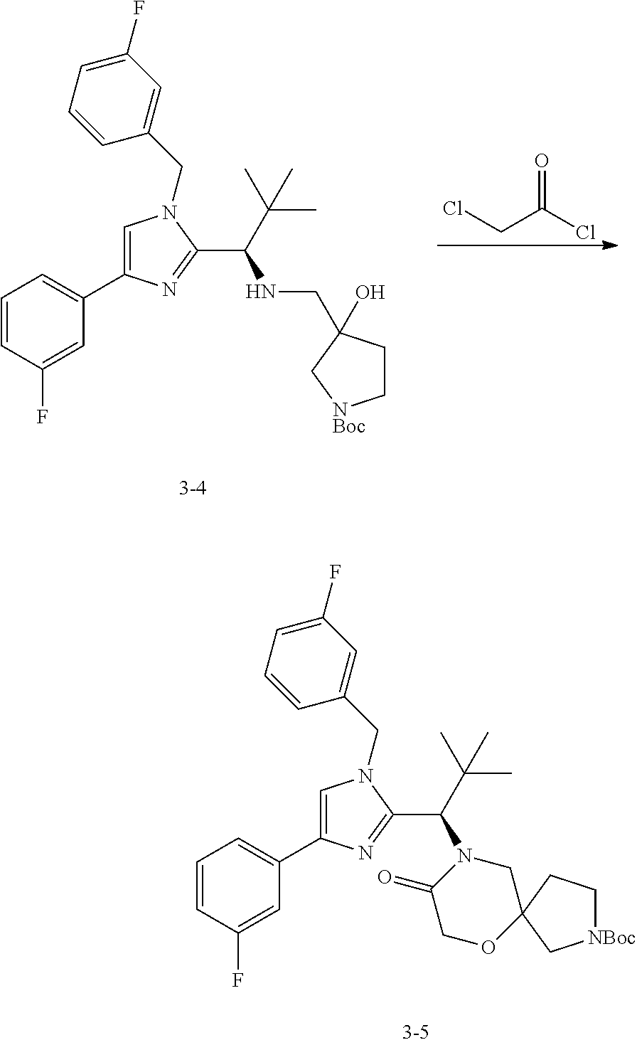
C1=CC(F)=CC(C2=CN(CC3=CC(F)=CC=C3)C(C(C(C)(C)C)NCC3(O)CC[NBoc]C3)=N2)=C1.ClCC(Cl)=O.C1=CC(F)=CC(C2=CN(CC3=CC(F)=CC=C3)C(C(C(C)(C)C)N3CC4(CC[NBoc]C4)OCC3=O)=N2)=C1
